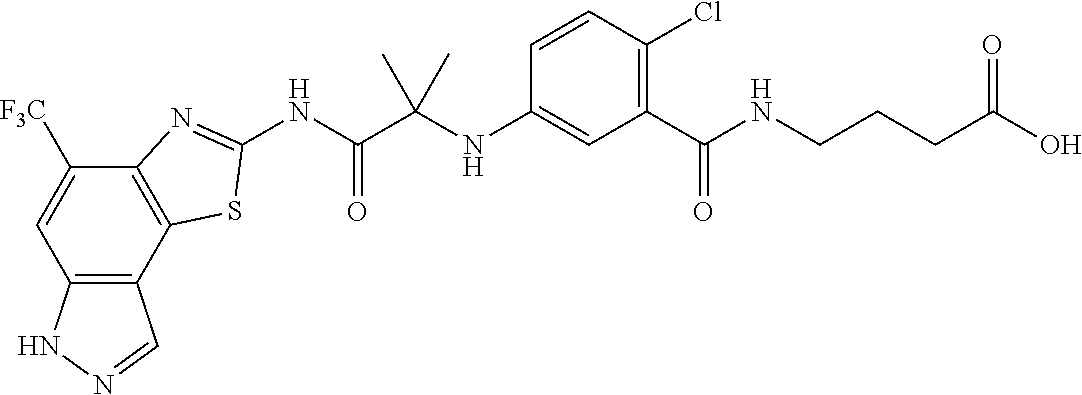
C12=C(C3=C(C([F3C])=C1)N=C(NC(C(NC1=CC(C(NCCCC(O)=O)=O)=C(Cl)C=C1)(C)C)=O)S3)C=NN2
